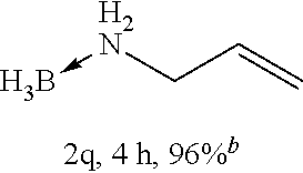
B-[H2N]CC=C
